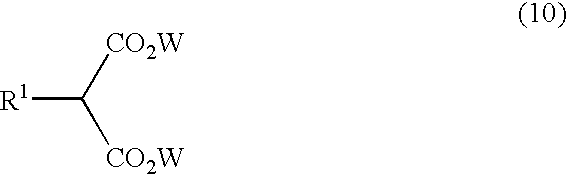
[R1]C([CO2W])[CO2W]
